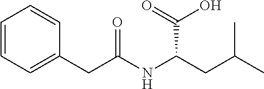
C1=CC=C(CC(NC(CC(C)C)C(O)=O)=O)C=C1
